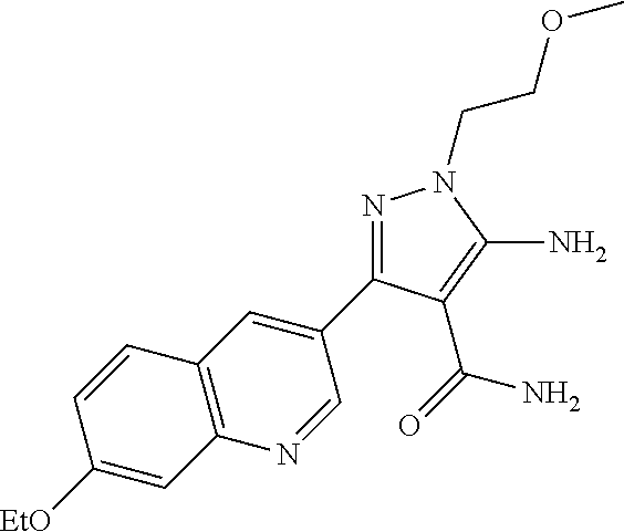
[EtO]C1=CC2=C(C=C1)C=C(C1=NN(CCOC)C(N)=C1C(=O)N)C=N2
